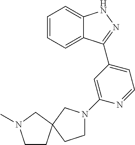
C1=CC=C2C(=C1)NN=C2C1=CC=NC(N2CCC3(C2)CCN(C)C3)=C1
